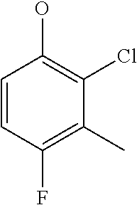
C1=CC(F)=C(C)C(Cl)=C1O
